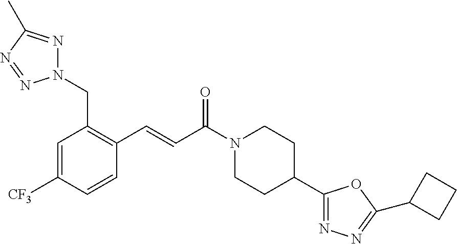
N1(CC2=C(C=CC(N3CCC(C4=NN=C(C5CCC5)O4)CC3)=O)C=CC([CF3])=C2)N=C(C)N=N1
